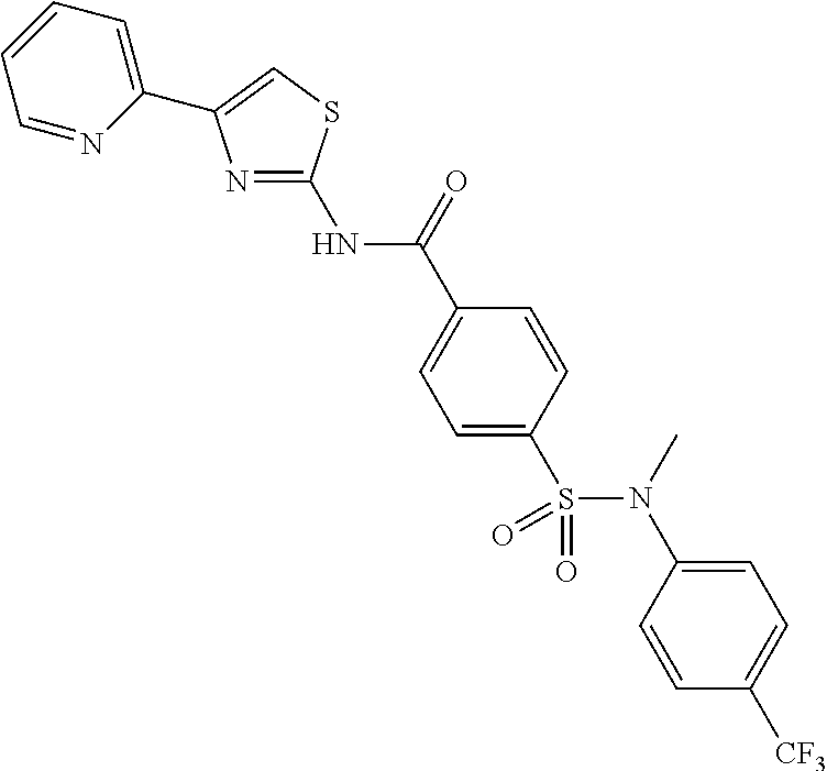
N1=C(NC(C2=CC=C(S(N(C3=CC=C([CF3])C=C3)C)(=O)=O)C=C2)=O)SC=C1C1=CC=CC=N1
